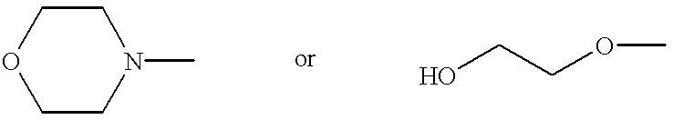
O1CCN(C)CC1.OCCOC
